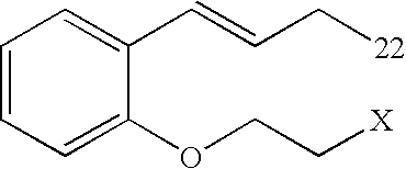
C1=CC=C(OCC[X])C(C=CC[22])=C1
